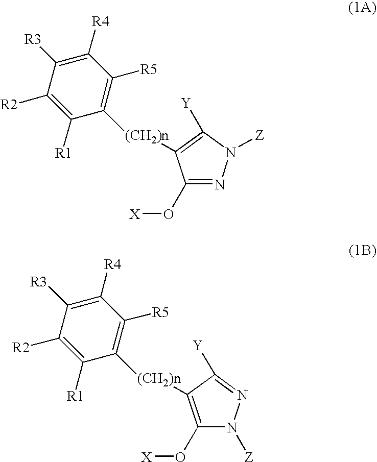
C1([R3])=C([R4])C([R5])=C([(CH2)n]C2=C([Y])N([Z])N=C2O[X])C([R1])=C1[R2].C1([R3])=C([R4])C([R5])=C([(CH2)n]C2=C(O[X])N([Z])N=C2[Y])C([R1])=C1[R2]
